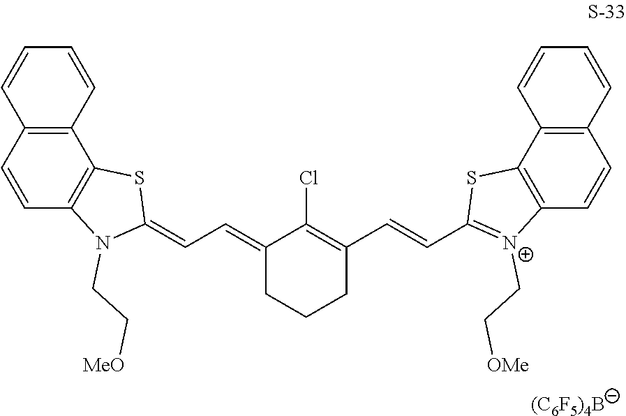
C12=C(C=CC3=C1SC(=CC=C1CCCC(C=CC4=[N+](CC[OMe])C5=C(C6=C(C=C5)C=CC=C6)S4)=C1Cl)N3CC[MeO])C=CC=C2.[(C6F5)4B]
